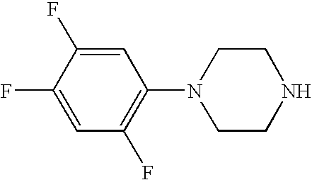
C1=C(F)C(F)=CC(F)=C1N1CCNCC1
